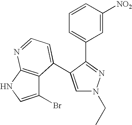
C1(Br)=CNC2=C1C(C1=CN(CC)N=C1C1=CC=CC([NO2])=C1)=CC=N2
